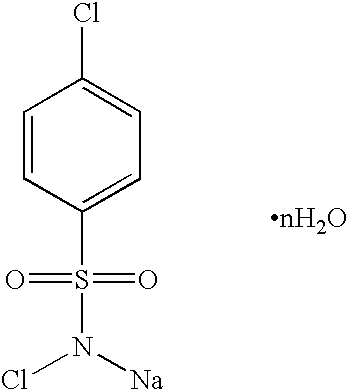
C1=CC(S(=O)(=O)N([Na])Cl)=CC=C1Cl
